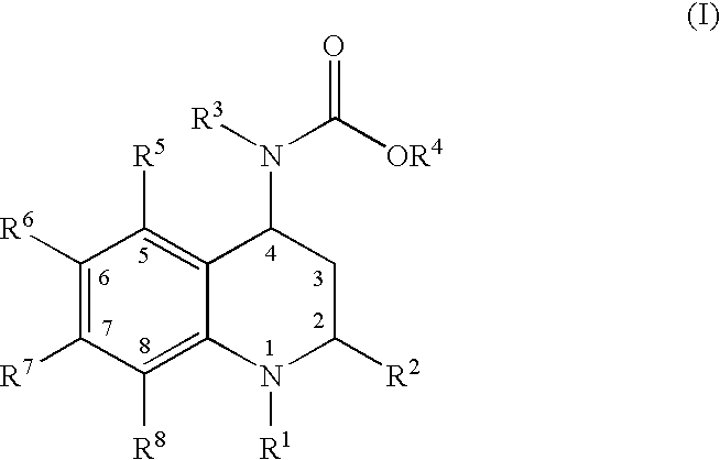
C1([R6])=C([R7])C([R8])=C2C(=C1[R5])C(N(C(=O)[OR4])[R3])CC([R2])N2[R1]
